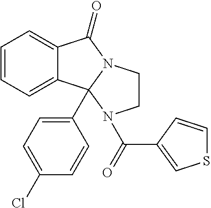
C1=CC=C2C(=C1)C(=O)N1CCN(C(C3=CSC=C3)=O)C21C1=CC=C(Cl)C=C1
